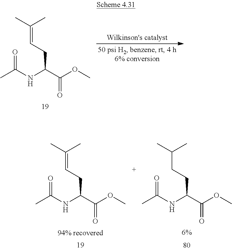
CC(NC(C(OC)=O)CC=C(C)C)=O.CC(NC(C(OC)=O)CC=C(C)C)=O.CC(NC(C(OC)=O)CCC(C)C)=O
